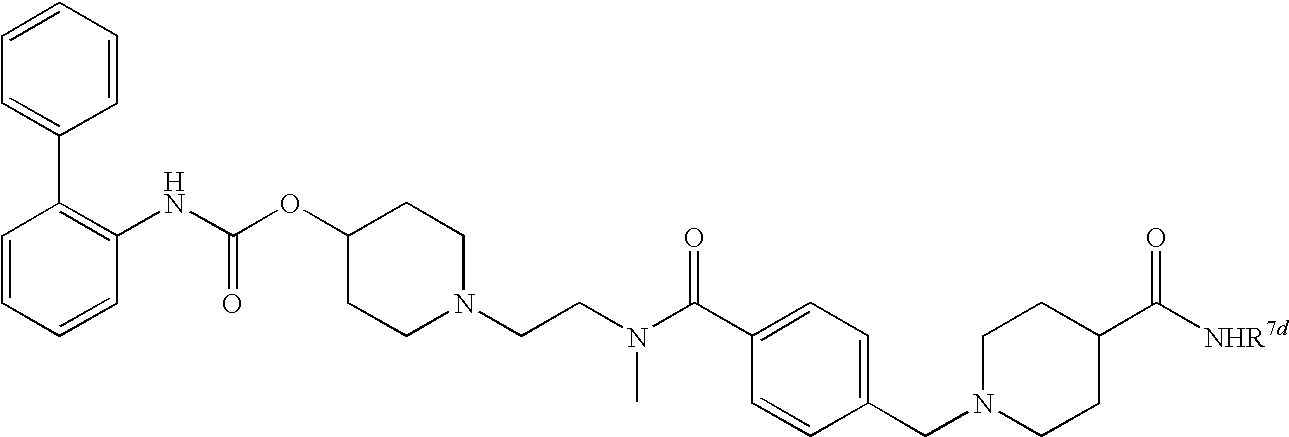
C1=CC=CC=C1C1=C(NC(OC2CCN(CCN(C(C3=CC=C(CN4CCC(C([NHR7d])=O)CC4)C=C3)=O)C)CC2)=O)C=CC=C1
